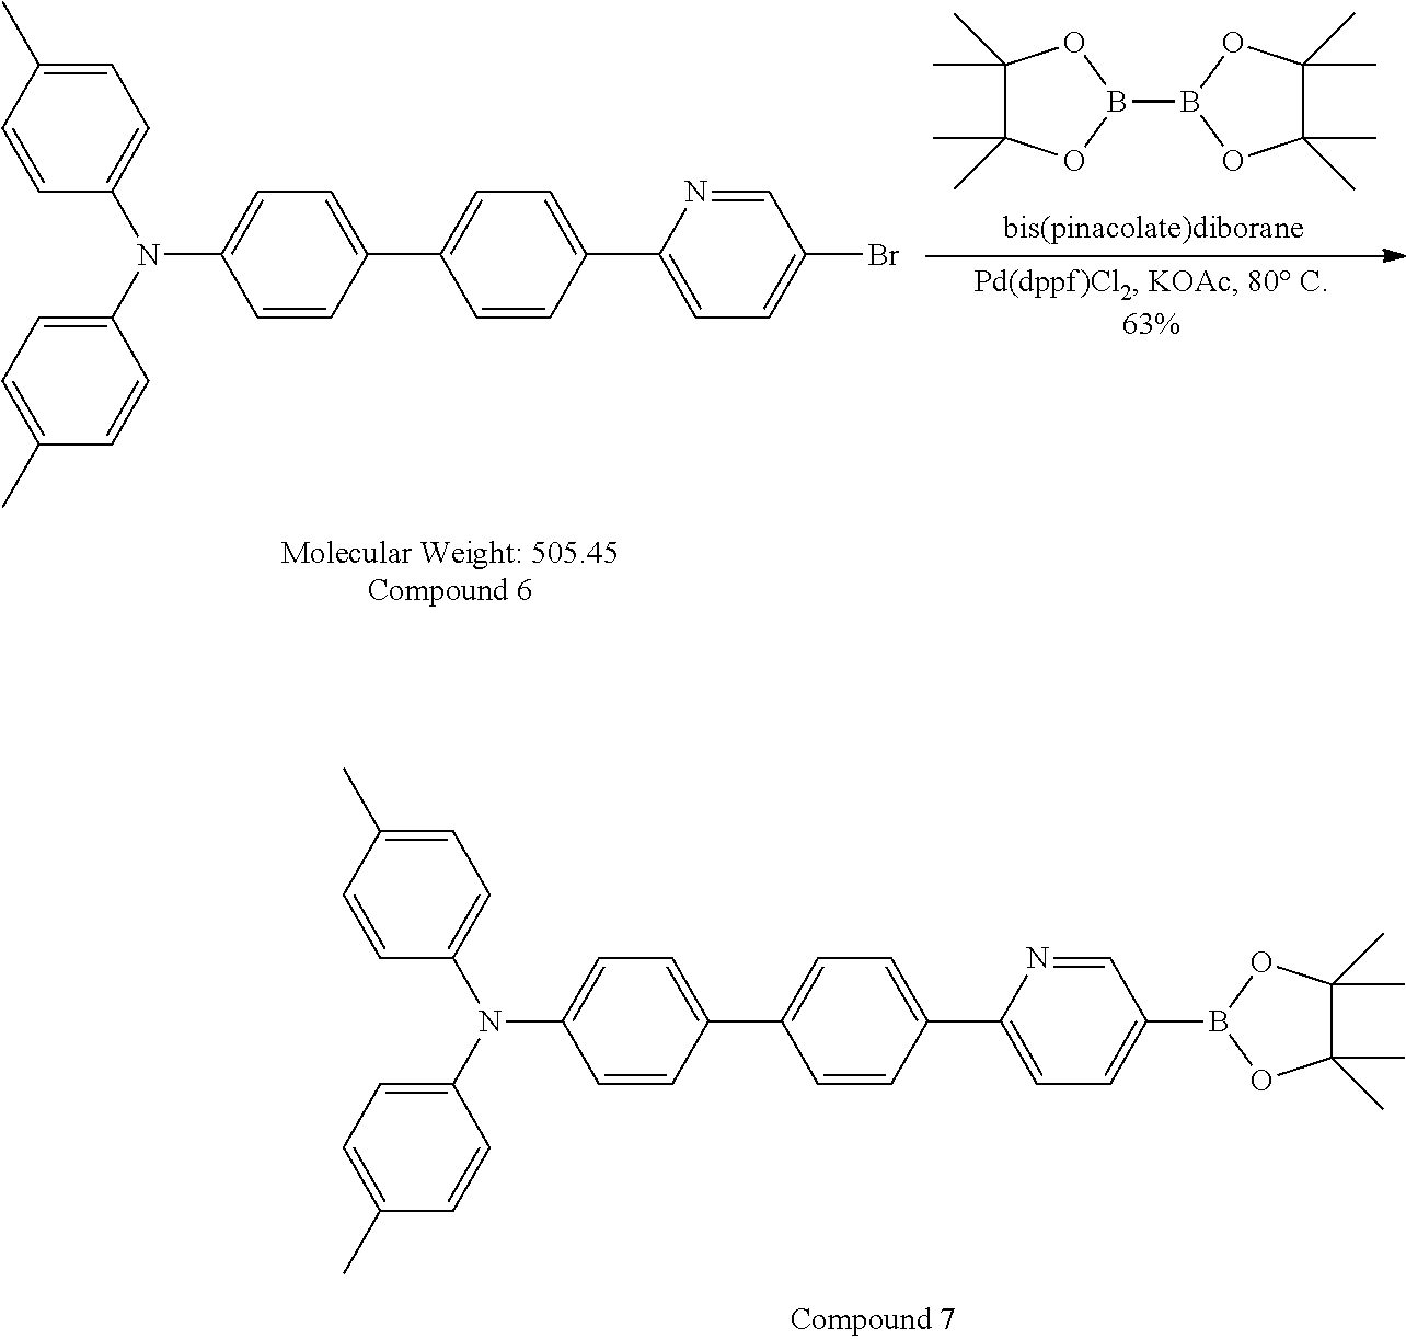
C1=CC(C2=CC=C(C3=CC=C(Br)C=N3)C=C2)=CC=C1N(C1=CC=C(C)C=C1)C1=CC=C(C)C=C1.C1(C)(C)C(C)(C)OB(B2OC(C)(C)C(C)(C)O2)O1.C1=CC(C2=CC=C(C3=CC=C(B4OC(C)(C)C(C)(C)O4)C=N3)C=C2)=CC=C1N(C1=CC=C(C)C=C1)C1=CC=C(C)C=C1
